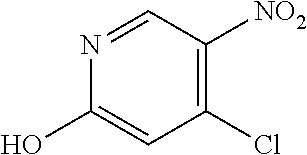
N1=CC([NO2])=C(Cl)C=C1O
